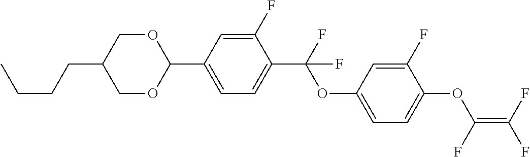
C1(C2=CC=C(C(F)(OC3=CC=C(OC(=C(F)F)F)C(F)=C3)F)C(F)=C2)OCC(CCCC)CO1
